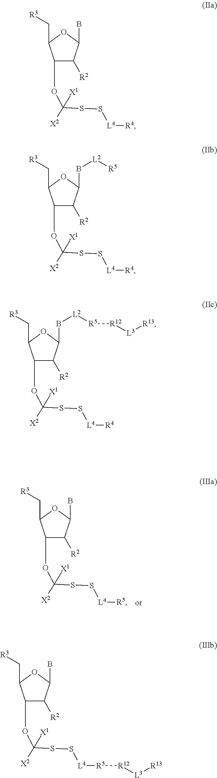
C1(OC([X2])(SS[L4][R5])[X1])C([R2])C(B)OC1C[R3].C1(OC([X2])(SS[L4][R4])[X1])C([R2])C(B)OC1C[R3].C1(OC([X2])(SS[L4][R4])[X1])C([R2])C(B[L2][R5])OC1C[R3].C1(OC([X2])(SS[L4][R4])[X1])C([R2])C(B[L2][R5][R12][L3][R13])OC1C[R3].C1(OC([X2])(SS[L4][R5][R12][L3][R13])[X1])C([R2])C(B)OC1C[R3]
